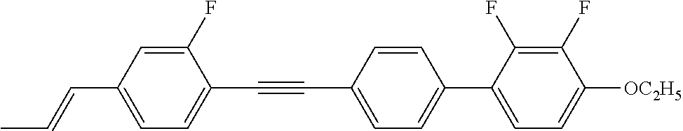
C1(F)=CC(C=CC)=CC=C1C#CC1=CC=C(C2=CC=C([OC2H5])C(F)=C2F)C=C1
